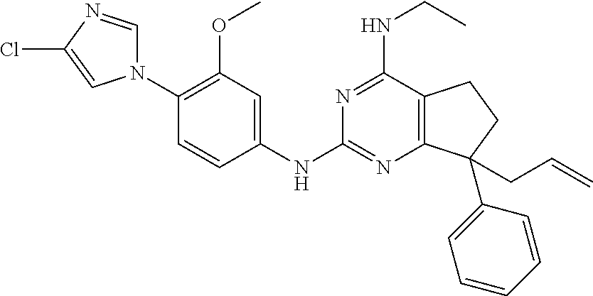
C1(N2C=NC(Cl)=C2)=C(OC)C=C(NC2=NC3=C(C(NCC)=N2)CCC3(C2=CC=CC=C2)CC=C)C=C1
